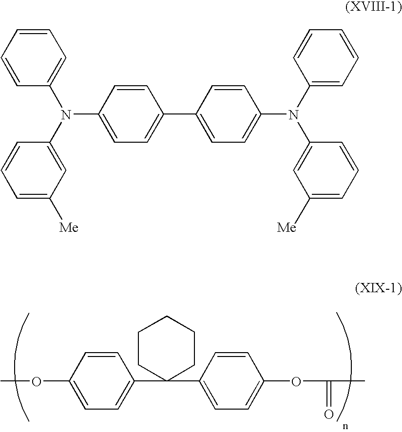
C1=CC(OC)=CC=C1C1(C2=CC=C(OC(=O)C)C=C2)CCCCC1.C1=CC(N(C2=CC([Me])=CC=C2)C2=CC=CC=C2)=CC=C1C1=CC=C(N(C2=CC([Me])=CC=C2)C2=CC=CC=C2)C=C1
